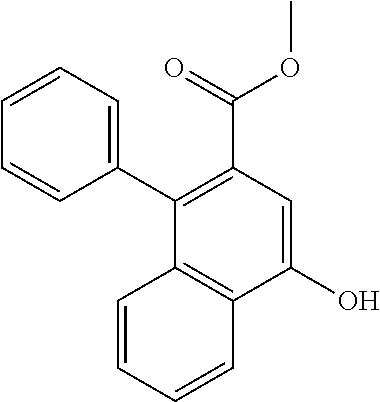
C1=CC=C(C2=C(C(=O)OC)C=C(O)C3=C2C=CC=C3)C=C1
